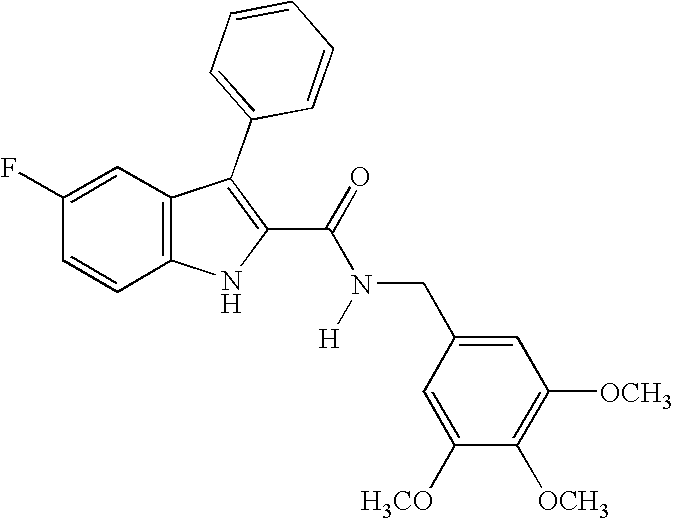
C1=C(F)C=CC2=C1C(C1=CC=CC=C1)=C(C(=O)N(CC1=CC([OCH3])=C([OCH3])C([H3CO])=C1)[H])N2
